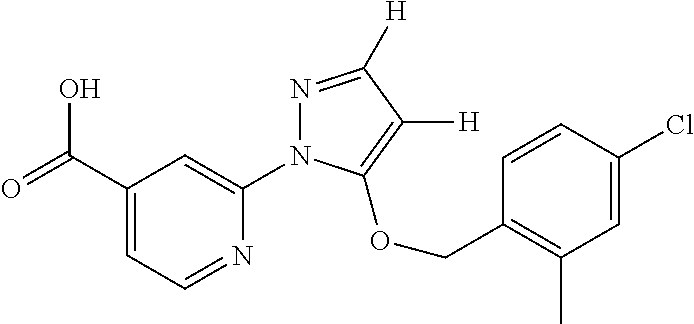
C1(C(=O)O)=CC=NC(N2N=C([H])C([H])=C2OCC2=C(C)C=C(Cl)C=C2)=C1
